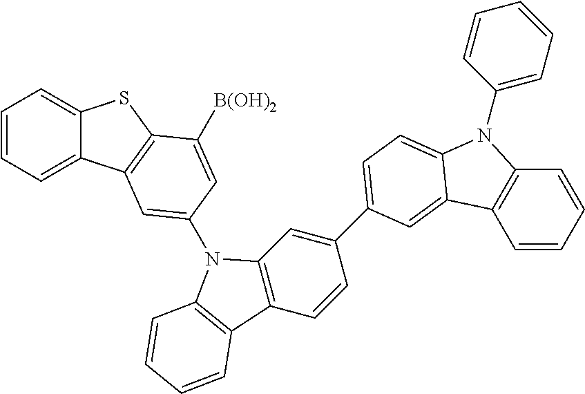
C1=CC=C2C(=C1)SC1=C2C=C(N2C3=C(C=CC(C4=CC=C5N(C6=CC=CC=C6)C6=C(C=CC=C6)C5=C4)=C3)C3=C2C=CC=C3)C=C1[B(OH)2]
